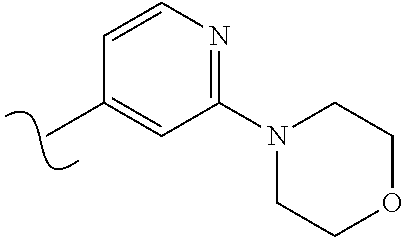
CC1=CC(N2CCOCC2)=NC=C1
